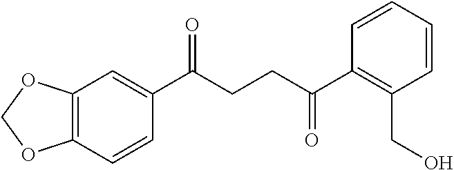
C1(C(CCC(C2=C(CO)C=CC=C2)=O)=O)=CC2=C(C=C1)OCO2
